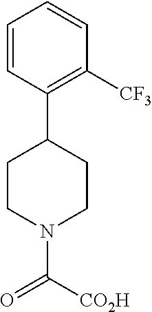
C1CN(C(=O)[CO2H])CCC1C1=C([CF3])C=CC=C1
